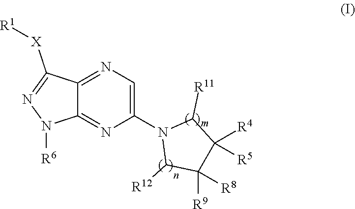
C12=NC=C(N3C([R12])C([R9])([R8])C([R4])([R5])C3[R11])N=C1N([R6])N=C2[X][R1]
